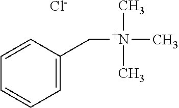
C1=C(C[N+](C)(C)C)C=CC=C1.[Cl-]
